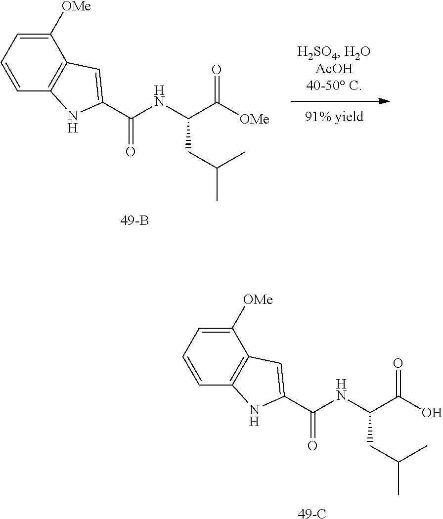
C1([OMe])=CC=CC2=C1C=C(C(NC(C(O)=O)CC(C)C)=O)N2.[49-C].C1([OMe])=CC=CC2=C1C=C(C(NC(C([OMe])=O)CC(C)C)=O)N2.[49-B]
